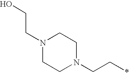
OCCN1CCN(CC*)CC1
